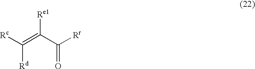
[Rc]C([Rd])=C([Re1])C(=O)[Rr]
